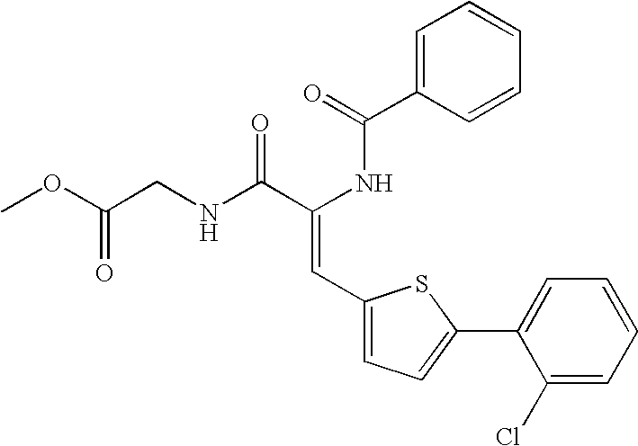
C1=C(C(=O)NC(C(NCC(OC)=O)=O)=CC2=CC=C(C3=CC=CC=C3Cl)S2)C=CC=C1
